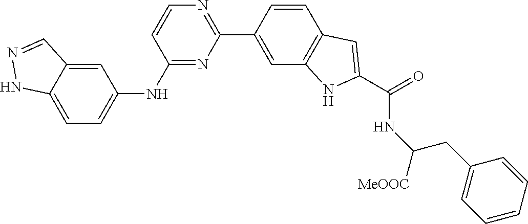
C1=CN=C(C2=CC3=C(C=C2)C=C(C(NC([MeOOC])CC2=CC=CC=C2)=O)N3)N=C1NC1=CC=C2C(=C1)C=NN2
